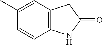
C1=C(C)C=CC2=C1CC(=O)N2
